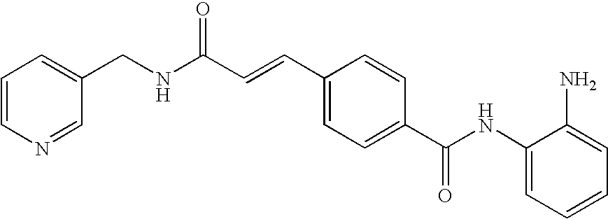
C1(NC(C2=CC=C(C=CC(NCC3=CC=CN=C3)=O)C=C2)=O)=CC=CC=C1N
